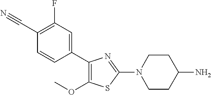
C1(C2=CC(F)=C(C#N)C=C2)=C(OC)SC(N2CCC(N)CC2)=N1
